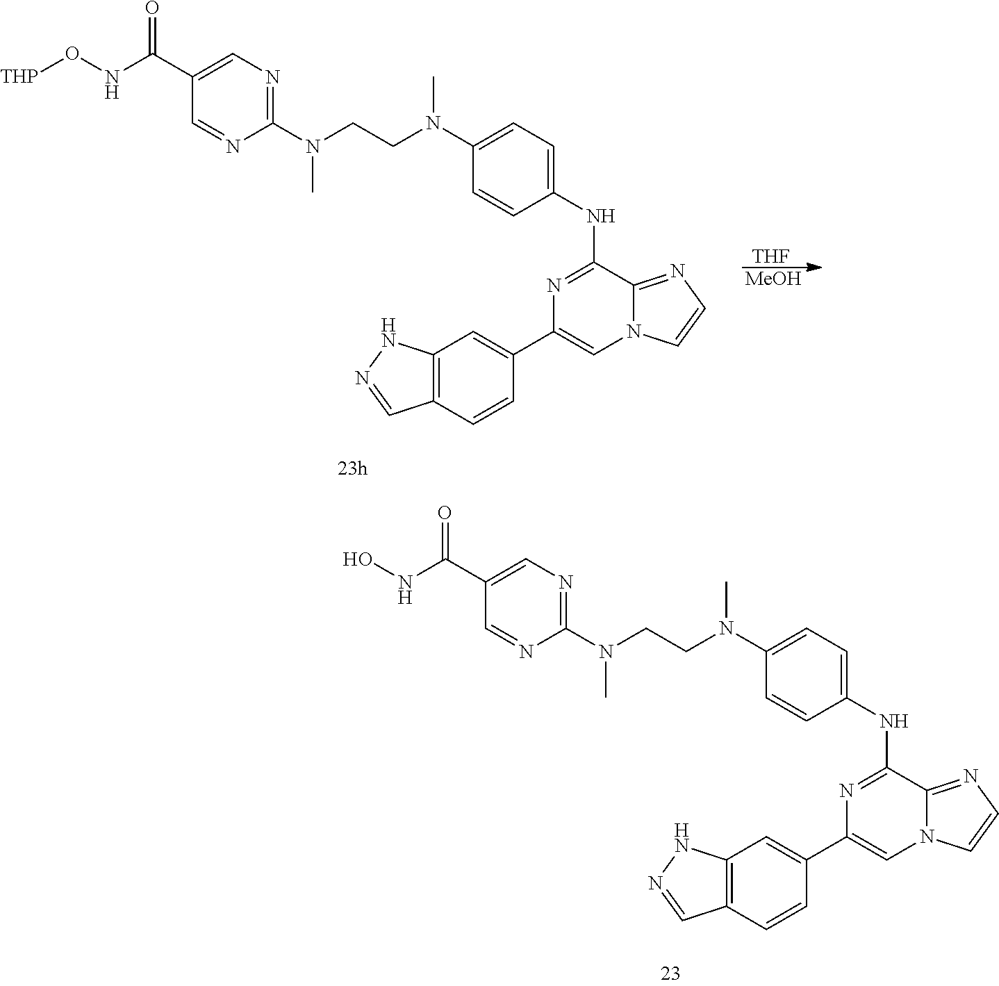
C1(N(CCN(C2=NC=C(C(=O)NO)C=N2)C)C)=CC=C(NC2=NC(C3=CC4=C(C=C3)C=NN4)=CN3C2=NC=C3)C=C1.[THF].[MeOH].C1(N(CCN(C2=NC=C(C(=O)NO[THP])C=N2)C)C)=CC=C(NC2=NC(C3=CC4=C(C=C3)C=NN4)=CN3C2=NC=C3)C=C1
